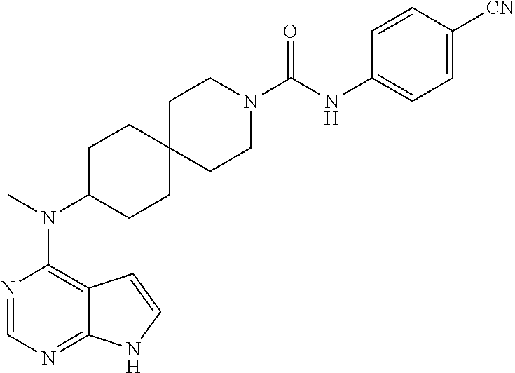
N1=CN=C2C(=C1N(C)C1CCC3(CC1)CCN(C(NC1=CC=C([CN])C=C1)=O)CC3)C=CN2
